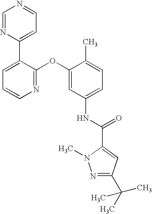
C1=NC(C2=CC=CN=C2OC2=CC(NC(C3=CC(C(C)(C)C)=NN3C)=O)=CC=C2C)=CC=N1
